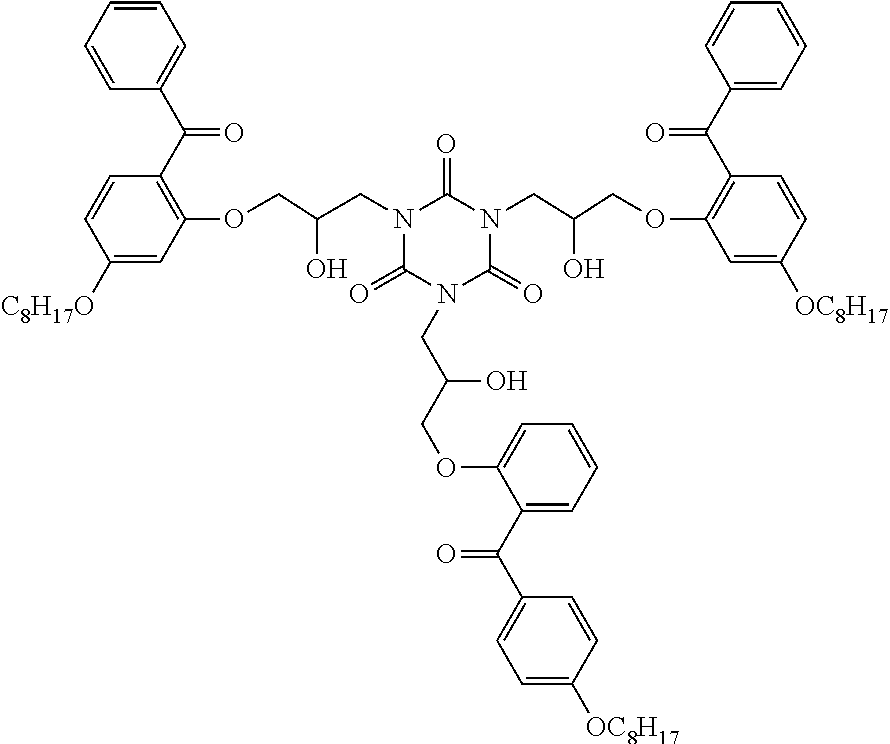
C1(C(C2=C(OCC(CN3C(=O)N(CC(COC4=C(C(C5=CC=CC=C5)=O)C=CC([OC8H17])=C4)O)C(=O)N(CC(O)COC4=CC=CC=C4C(C4=CC=C([OC8H17])C=C4)=O)C3=O)O)C=C([C8H17O])C=C2)=O)=CC=CC=C1
